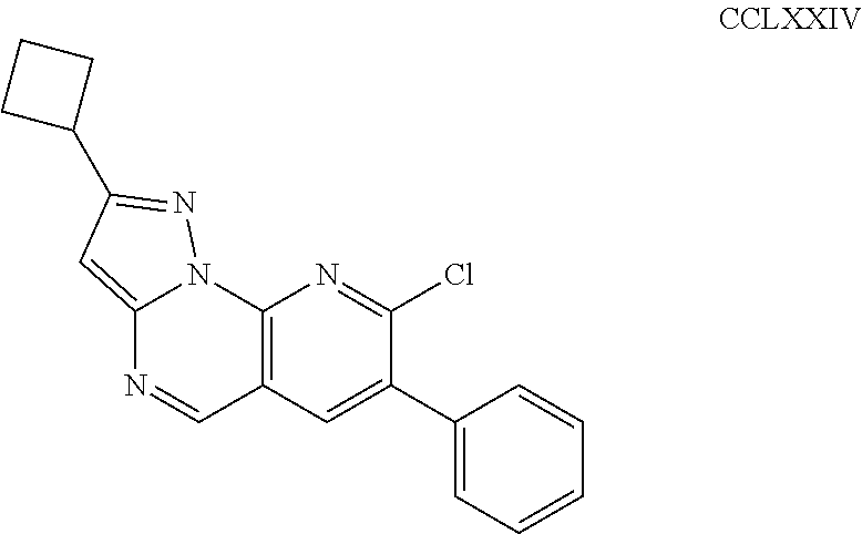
C12=CC(C3CCC3)=NN1C1=C(C=N2)C=C(C2=CC=CC=C2)C(Cl)=N1
